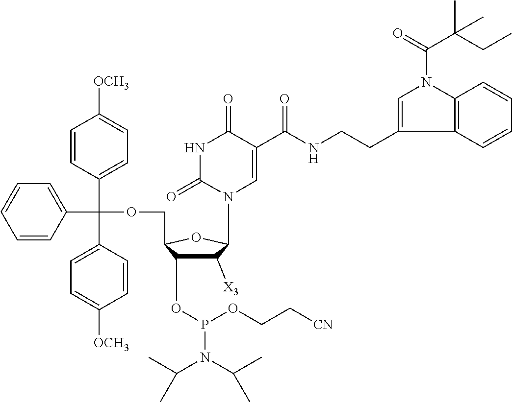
C1([X3])C(OP(N(C(C)C)C(C)C)OCC[CN])C(COC(C2=CC=CC=C2)(C2=CC=C([OCH3])C=C2)C2=CC=C([OCH3])C=C2)OC1N1C=C(C(NCCC2=CN(C(=O)C(CC)(C)C)C3=C2C=CC=C3)=O)C(=O)NC1=O
